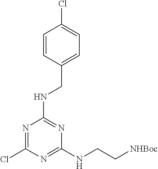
N1=C(Cl)N=C(NCC[NHBoc])N=C1NCC1=CC=C(Cl)C=C1
